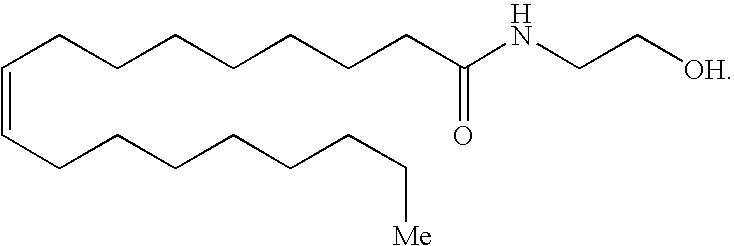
C(CCCCCCCC(NCC[OH])=O)=CCCCCCCC[Me]
